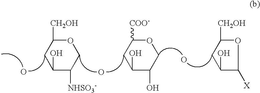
C1(O)C([NHSO3-])COC([CH2OH])C1.O.O.C1(O)C(O)COC([COO-])C1.O.C1(O)C([X])OC([CH2OH])C1
